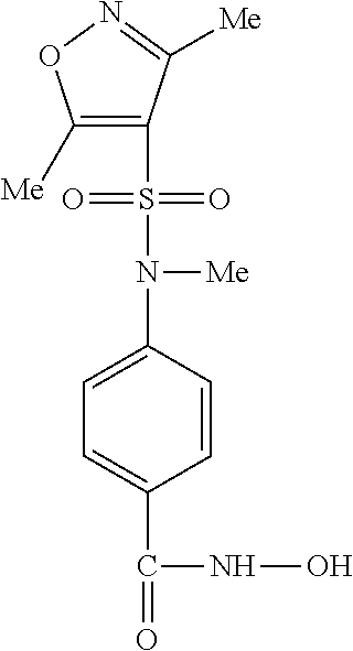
C1([Me])=C(S(N(C2=CC=C(C(=O)NO)C=C2)[Me])(=O)=O)C([Me])=NO1
